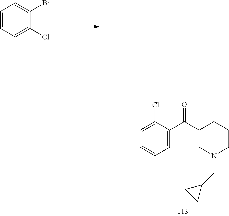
C1=CC=C(Br)C(Cl)=C1.C1=C(C(C2CN(CC3CC3)CCC2)=O)C(Cl)=CC=C1
